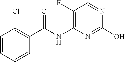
C1(F)=C(NC(C2=C(Cl)C=CC=C2)=O)N=C(O)N=C1
